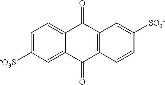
C1=C([-O3S])C=C2C(=C1)C(=O)C1=C(C2=O)C=CC([SO3-])=C1
